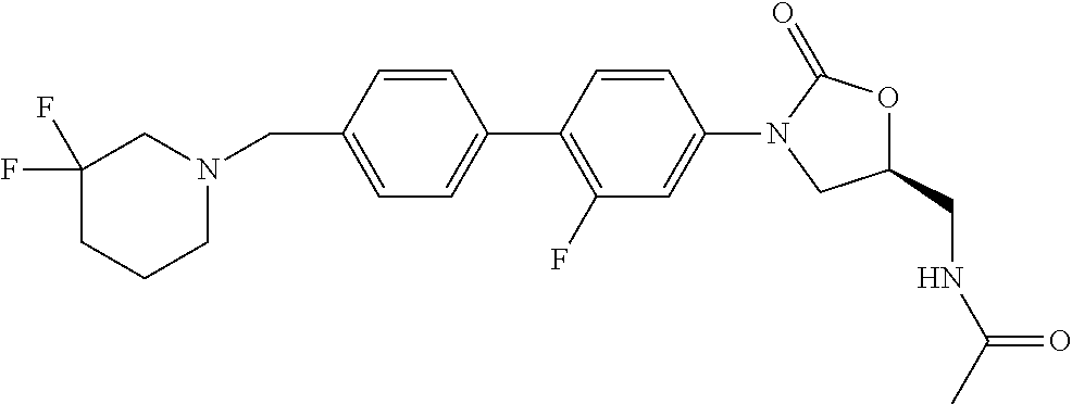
C1(CN2CC(F)(F)CCC2)=CC=C(C2=C(F)C=C(N3CC(CNC(C)=O)OC3=O)C=C2)C=C1
